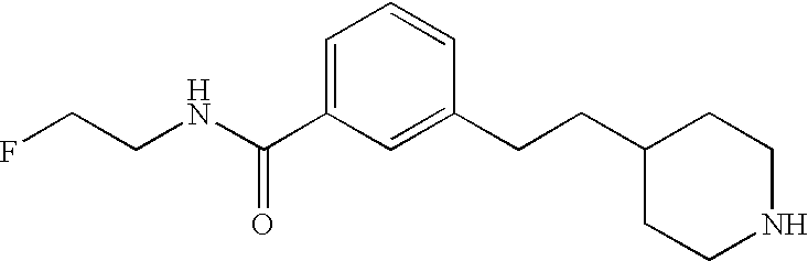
C1=C(C(NCCF)=O)C=C(CCC2CCNCC2)C=C1
